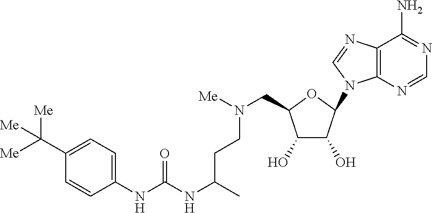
C1(N2C3=C(C(N)=NC=N3)N=C2)OC(CN(CCC(NC(NC2=CC=C(C([Me])([Me])[Me])C=C2)=O)C)[Me])C(O)C1O
